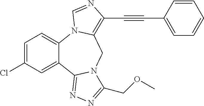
C1=C(Cl)C=C2C(=C1)N1C(=C(C#CC3=CC=CC=C3)N=C1)CN1C2=NN=C1COC
